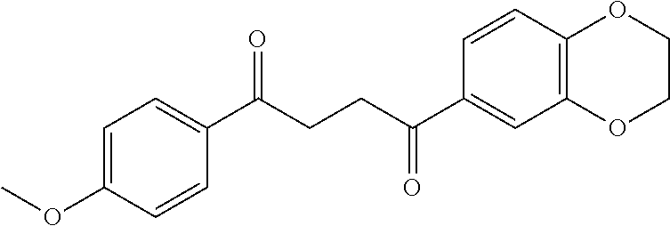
C(CCC(C1=CC2=C(C=C1)OCCO2)=O)(=O)C1=CC=C(OC)C=C1
